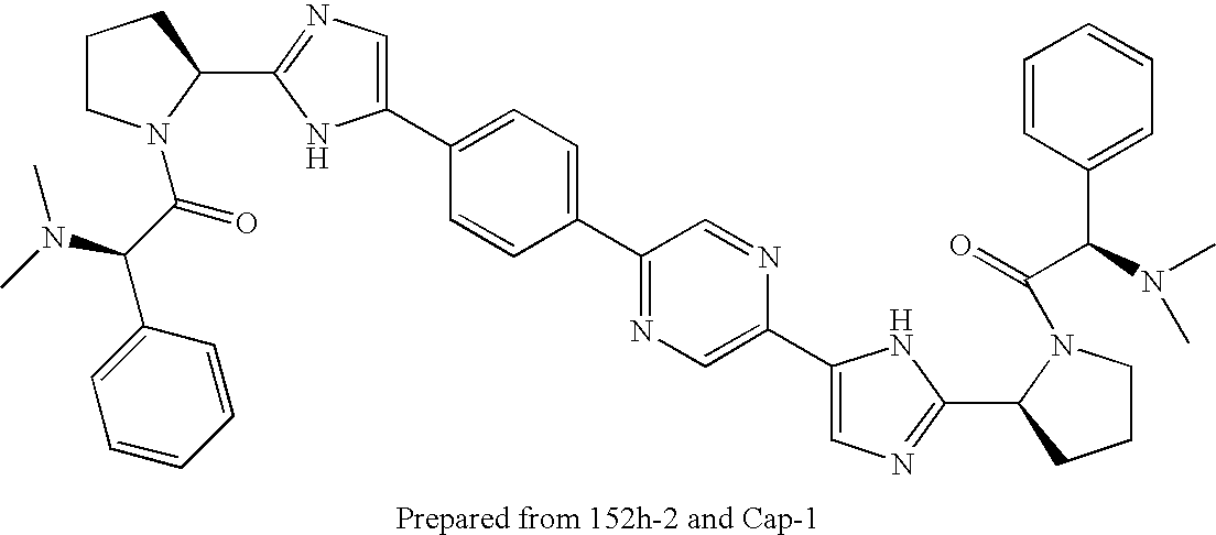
C1(C2=CC=C(C3=NC=C(C4=CN=C(C5N(C(=O)C(C6=CC=CC=C6)N(C)C)CCC5)N4)N=C3)C=C2)=CN=C(C2N(C(C(N(C)C)C3=CC=CC=C3)=O)CCC2)N1
